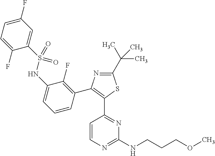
N1=C(C(C)(C)C)SC(C2=NC(NCCCOC)=NC=C2)=C1C1=C(F)C(NS(C2=CC(F)=CC=C2F)(=O)=O)=CC=C1
